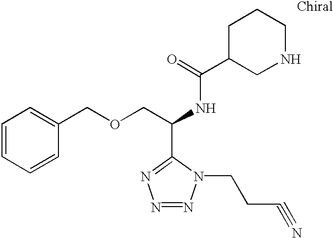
C1=CC=CC(COCC(NC(C2CNCCC2)=O)C2=NN=NN2CCC#N)=C1
